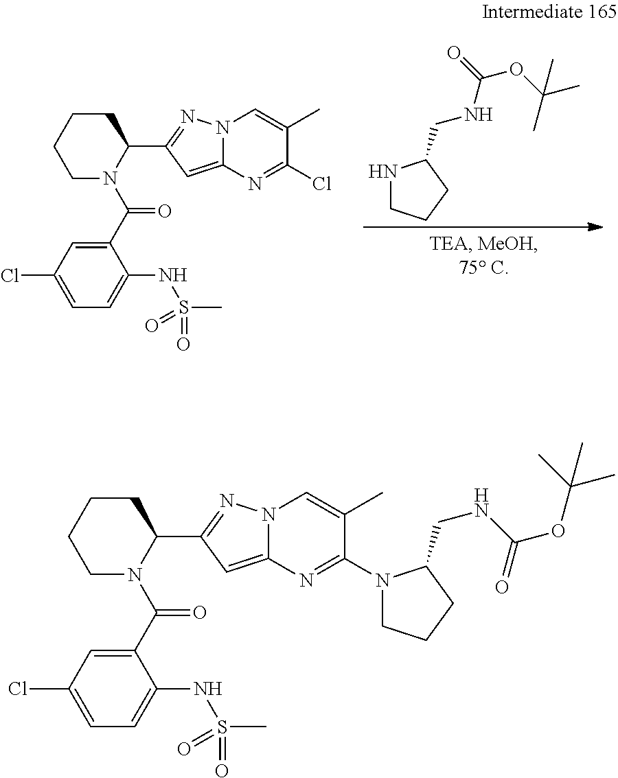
C1CCCN(C(=O)C2=CC(Cl)=CC=C2NS(C)(=O)=O)C1C1=NN2C(=C1)N=C(Cl)C(C)=C2.N1CCCC1CNC(OC(C)(C)C)=O.C1CCCN(C(=O)C2=CC(Cl)=CC=C2NS(C)(=O)=O)C1C1=NN2C(=C1)N=C(N1CCCC1CNC(OC(C)(C)C)=O)C(C)=C2
